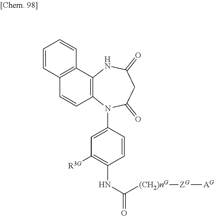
C1=CC2=C(C=C1)C1=C(C=C2)N(C2=CC([R3G])=C(NC([(CH2)nG][ZG][AG])=O)C=C2)C(=O)CC(=O)N1
